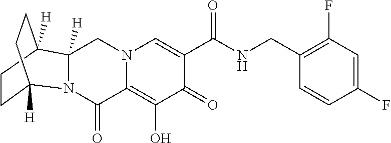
N12C(=O)C3=C(O)C(=O)C(C(NCC4=C(F)C=C(F)C=C4)=O)=CN3CC1([H])C1([H])CCC2([H])CC1
